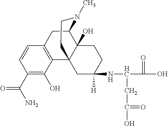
C1(C(=O)N)=C(O)C2=C(C=C1)CC1C3(O)C2(CC(NC(C(O)=O)CC(O)=O)([H])CC3)CCN1C
